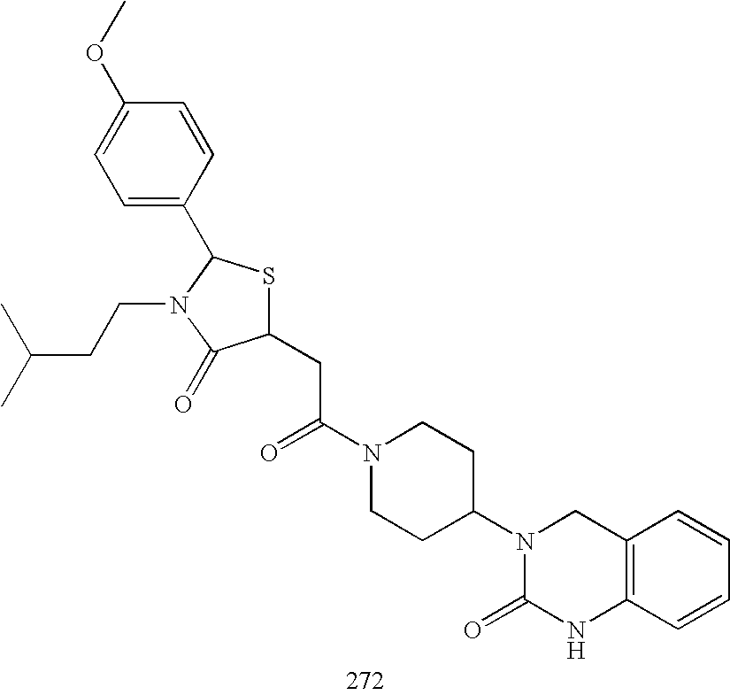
C1(CC(N2CCC(N3C(=O)NC4=C(C3)C=CC=C4)CC2)=O)SC(C2=CC=C(OC)C=C2)N(CCC(C)C)C1=O
